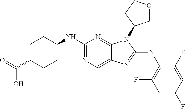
N1=C(NC2CCC(C(=O)O)CC2)N=C2C(=C1)N=C(NC1=C(F)C=C(F)C=C1F)N2C1COCC1
